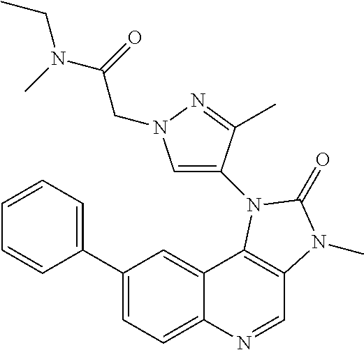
C1=CC=C(C2=CC=C3C(=C2)C2=C(C=N3)N(C)C(=O)N2C2=CN(CC(N(CC)C)=O)N=C2C)C=C1
